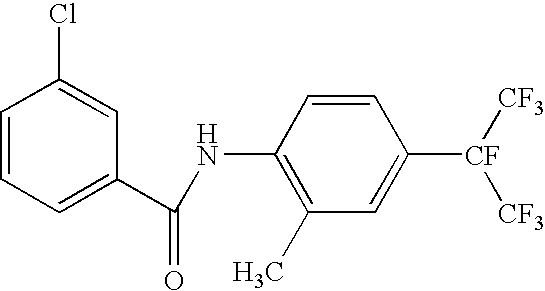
C1=CC=C(C(=O)NC2=C(C)C=C([CF]([CF3])[CF3])C=C2)C=C1Cl
